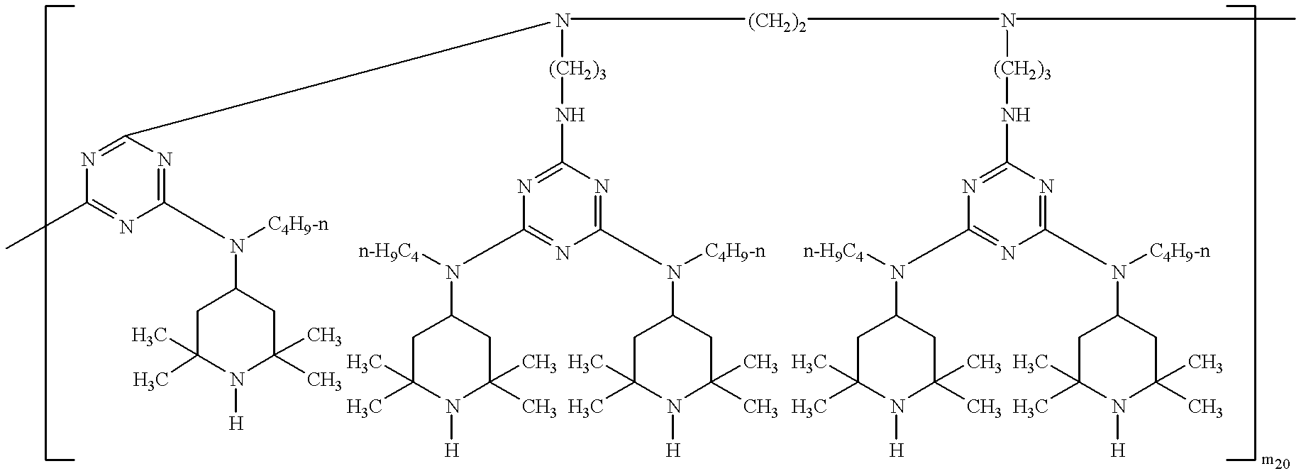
N1=C(N([(CH2)3]NC2=NC(N(C3CC(C)(C)N([H])C(C)(C)C3)[n-H9C4])=NC(N(C3CC(C)(C)N([H])C(C)(C)C3)[C4H9-n])=N2)[(CH2)2]N([(CH2)3]NC2=NC(N(C3CC(C)(C)N([H])C(C)(C)C3)[n-H9C4])=NC(N(C3CC(C)(C)N([H])C(C)(C)C3)[C4H9-n])=N2)C)N=C(N(C2CC(C)(C)N([H])C(C)(C)C2)[C4H9-n])N=C1C
